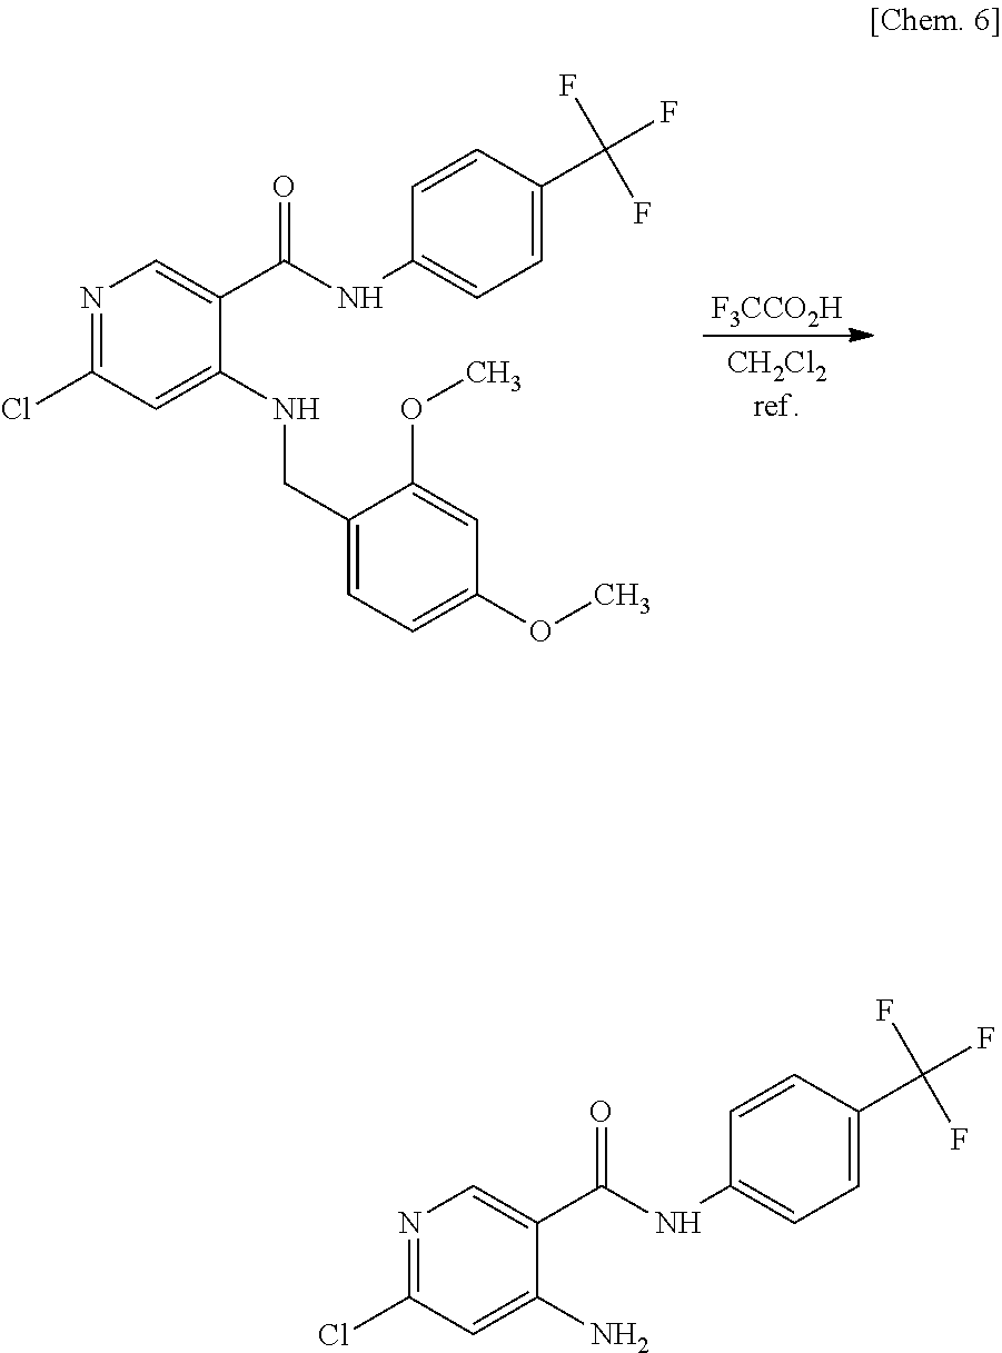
[F3CCO2H].N1=C(Cl)C=C(NCC2=CC=C(OC)C=C2OC)C(C(NC2=CC=C(C(F)(F)F)C=C2)=O)=C1.N1=C(Cl)C=C(N)C(C(NC2=CC=C(C(F)(F)F)C=C2)=O)=C1
